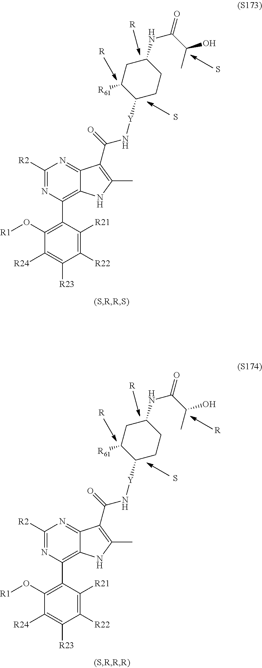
C1([R2])=NC(C2=C(O[R1])C([R24])=C([R23])C([R22])=C2[R21])=C2C(=N1)C(C(=O)N[Y]C1CCC(NC(C(C)O)=O)CC1[R61])=C(C)N2.[R].[R].S.S.C1([R2])=NC(C2=C(O[R1])C([R24])=C([R23])C([R22])=C2[R21])=C2C(=N1)C(C(=O)N[Y]C1CCC(NC(C(C)O)=O)CC1[R61])=C(C)N2.[R].[R].[R].S
